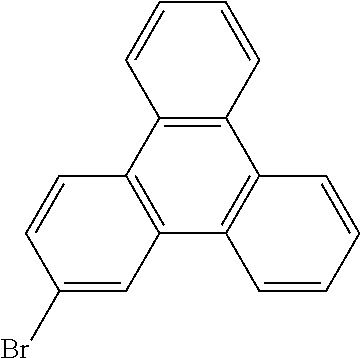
C1(Br)=CC2=C(C=C1)C1=C(C3=C2C=CC=C3)C=CC=C1
